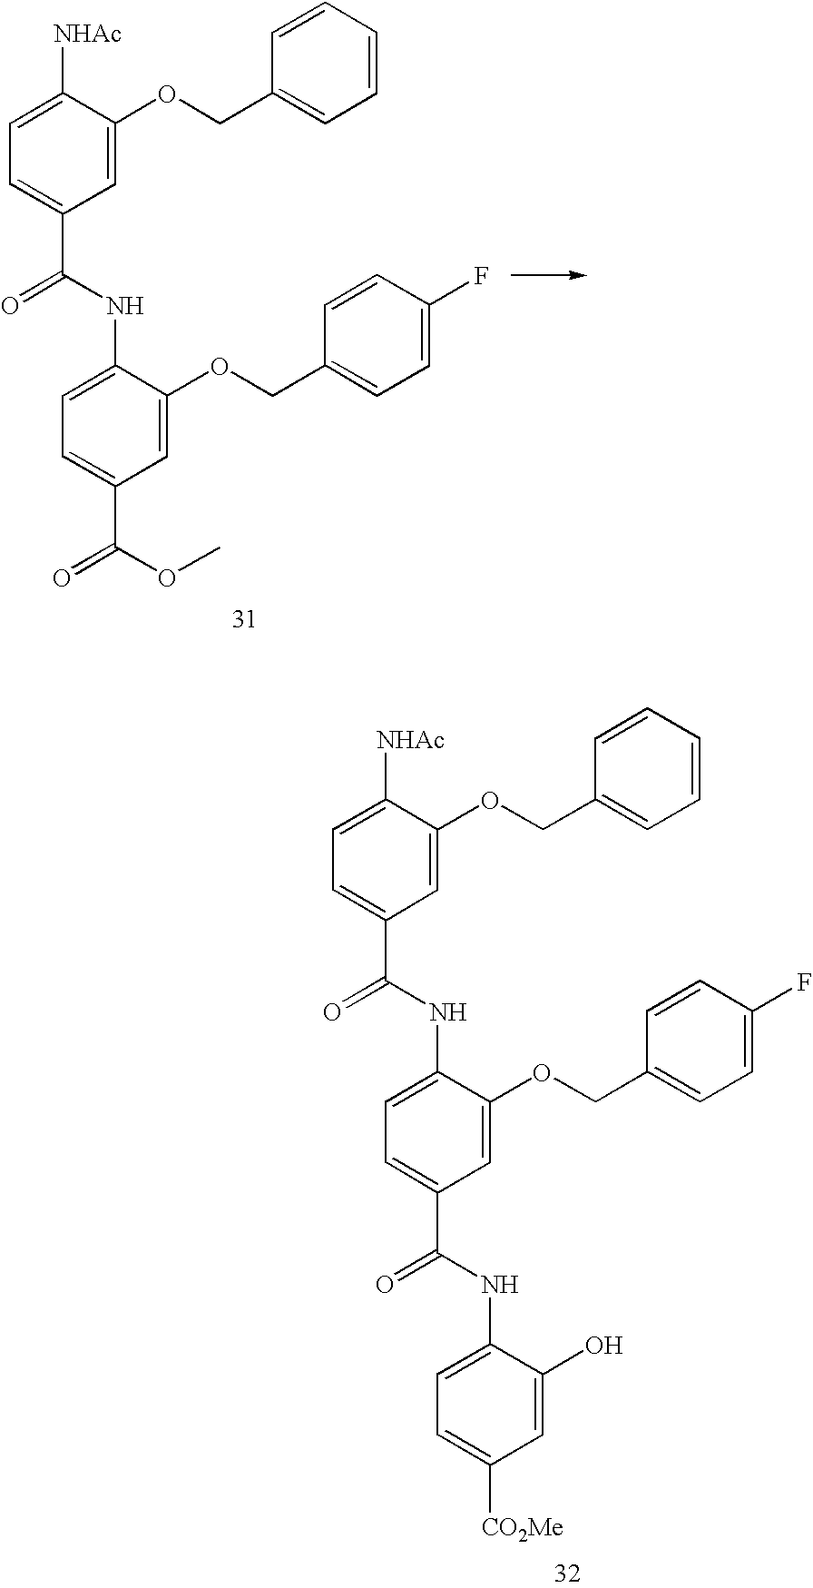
C1=C(OCC2=CC=CC=C2)C([NHAc])=CC=C1C(NC1=CC=C(C(NC2=CC=C([CO2Me])C=C2O)=O)C=C1OCC1=CC=C(F)C=C1)=O.C1=C(OCC2=CC=CC=C2)C([NHAc])=CC=C1C(NC1=CC=C(C(OC)=O)C=C1OCC1=CC=C(F)C=C1)=O
